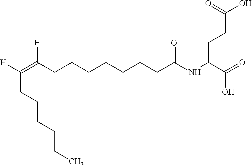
[H]C(=C(CCCCCCCC(NC(C(=O)O)CCC(O)=O)=O)[H])CCCCCC
